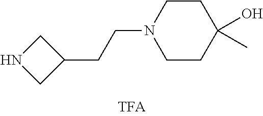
N1CC(CCN2CCC(O)(C)CC2)C1
